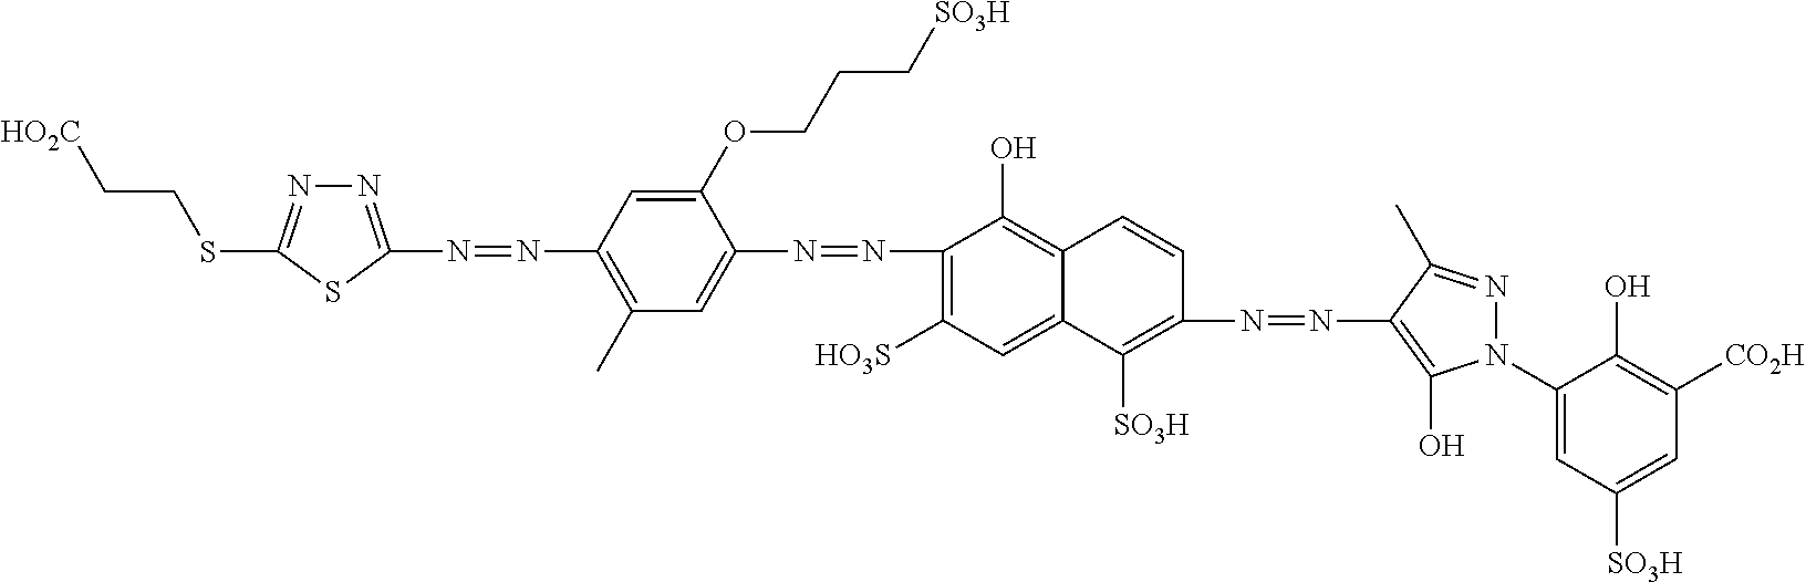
[HO2C]CCSC1=NN=C(N=NC2=C(C)C=C(N=NC3=C([HO3S])C=C4C(=C3O)C=CC(N=NC3=C(O)N(C5=CC([SO3H])=CC([CO2H])=C5O)N=C3C)=C4[SO3H])C(OCCC[SO3H])=C2)S1
